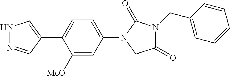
N1N=CC(C2=CC=C(N3C(=O)N(CC4=CC=CC=C4)C(=O)C3)C=C2[MeO])=C1
